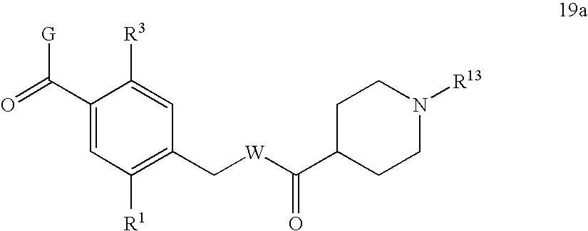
C1(C(=O)[G])=CC([R1])=C(C[W]C(C2CCN([R13])CC2)=O)C=C1[R3]
